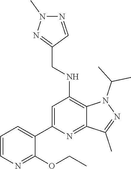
C1(C2=CC=CN=C2OCC)=CC(NCC2=NN(C)N=C2)=C2C(=N1)C(C)=NN2C(C)C
